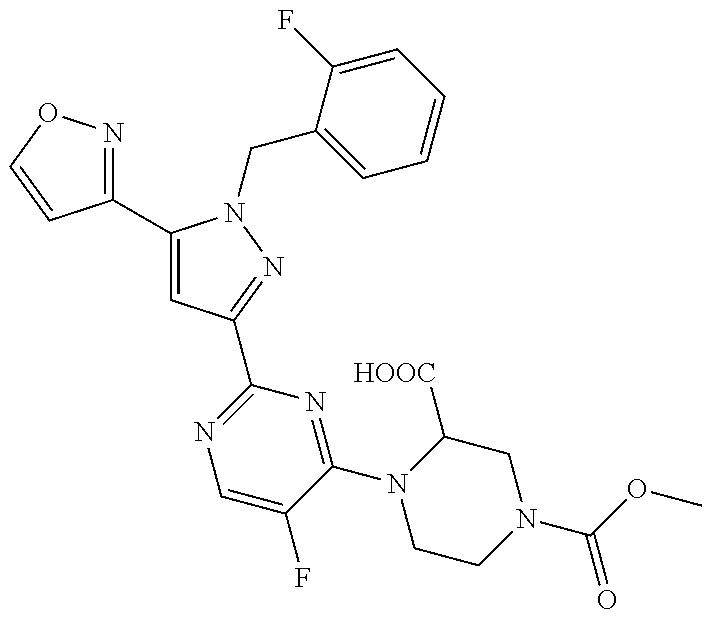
C1(C2=CC(C3=NC=C(F)C(N4CCN(C(OC)=O)CC4[HOOC])=N3)=NN2CC2=CC=CC=C2F)=NOC=C1
